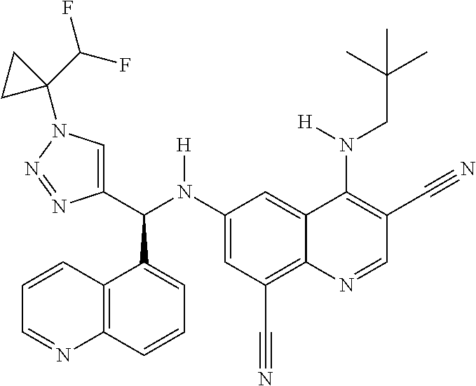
C1(N(C(C2=CN(C3(C(F)F)CC3)N=N2)C2=CC=CC3=C2C=CC=N3)[H])=CC(C#N)=C2C(=C1)C(N(CC(C)(C)C)[H])=C(C#N)C=N2
